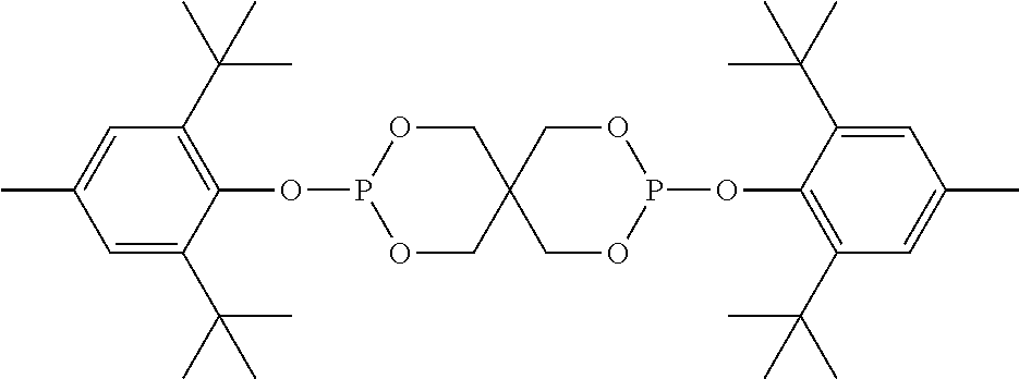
C1=C(C(C)(C)C)C(OP2OCC3(CO2)COP(OC2=C(C(C)(C)C)C=C(C)C=C2C(C)(C)C)OC3)=C(C(C)(C)C)C=C1C
